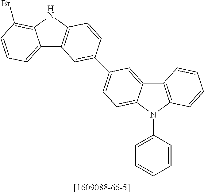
C12=CC=CC(Br)=C1NC1=C2C=C(C2=CC=C3C(=C2)C2=C(N3C3=CC=CC=C3)C=CC=C2)C=C1
